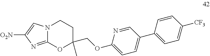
C1CN2C(=NC([O2N])=C2)OC1(COC1=CC=C(C2=CC=C([CF3])C=C2)C=N1)C
